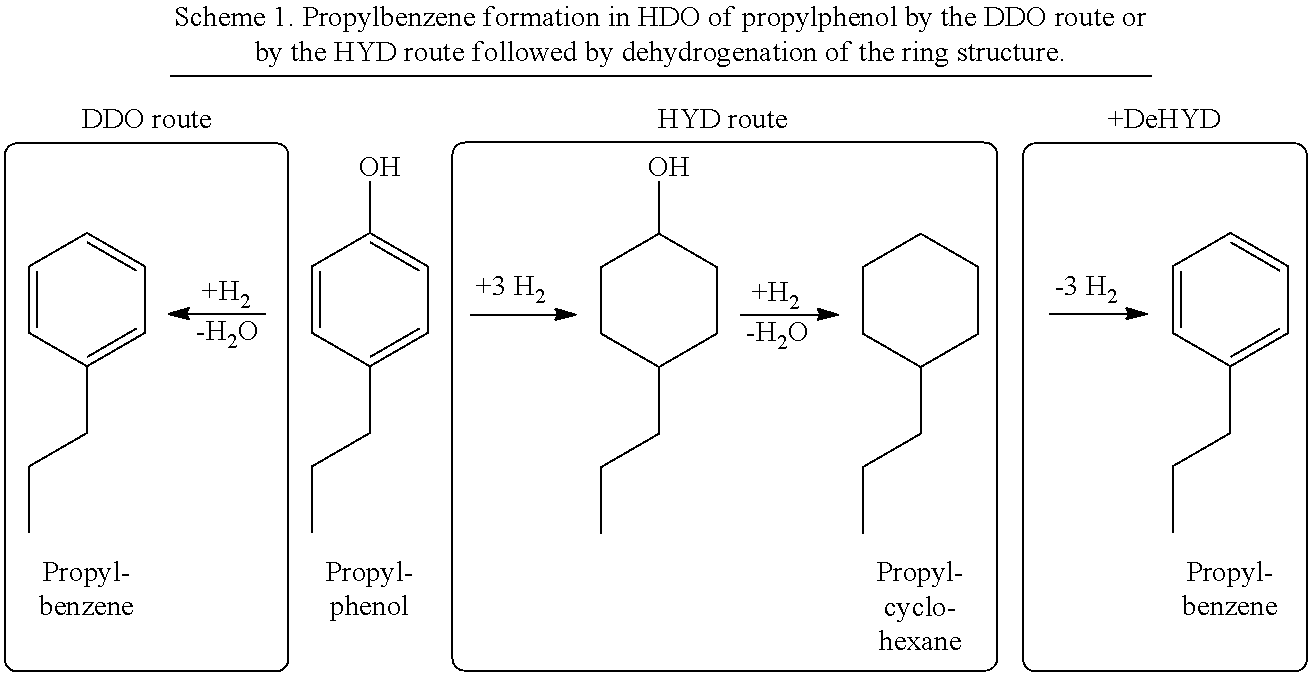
C1=CC(CCC)=CC=C1O.[+H2].[-H2O].C1CC(CCC)CCC1.C1CC(CCC)CCC1O.C1=CC(CCC)=CC=C1.[+H2].[-H2O].C1=CC(CCC)=CC=C1
